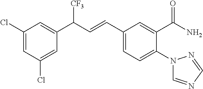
C1(C(C=CC2=CC=C(N3C=NC=N3)C(C(=O)N)=C2)[CF3])=CC(Cl)=CC(Cl)=C1
